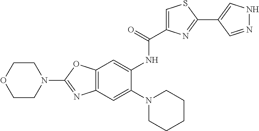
C12=C(OC(N3CCOCC3)=N1)C=C(NC(=O)C1=CSC(C3=CNN=C3)=N1)C(N1CCCCC1)=C2
